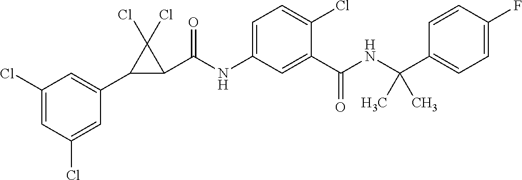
C1(Cl)=CC(Cl)=CC(C2C(C(NC3=CC=C(Cl)C(C(NC(C4=CC=C(F)C=C4)(C)C)=O)=C3)=O)C2(Cl)Cl)=C1
